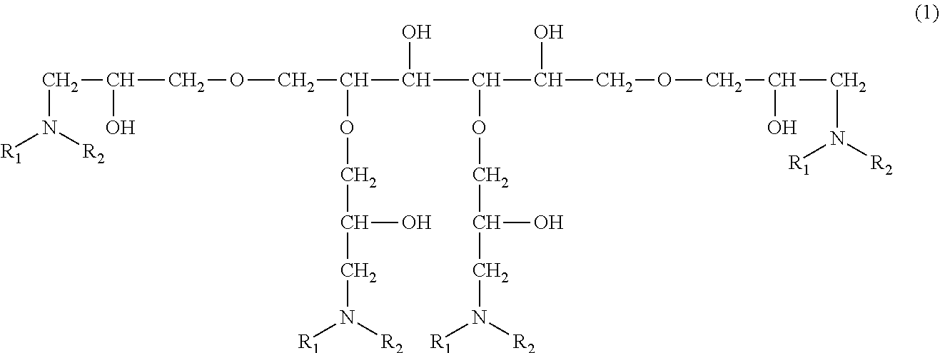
C(C(COCC(C(C(C(COCC(CN([R1])[R2])O)O)OCC(O)CN([R1])[R2])O)OCC(O)CN([R1])[R2])O)N([R1])[R2]
